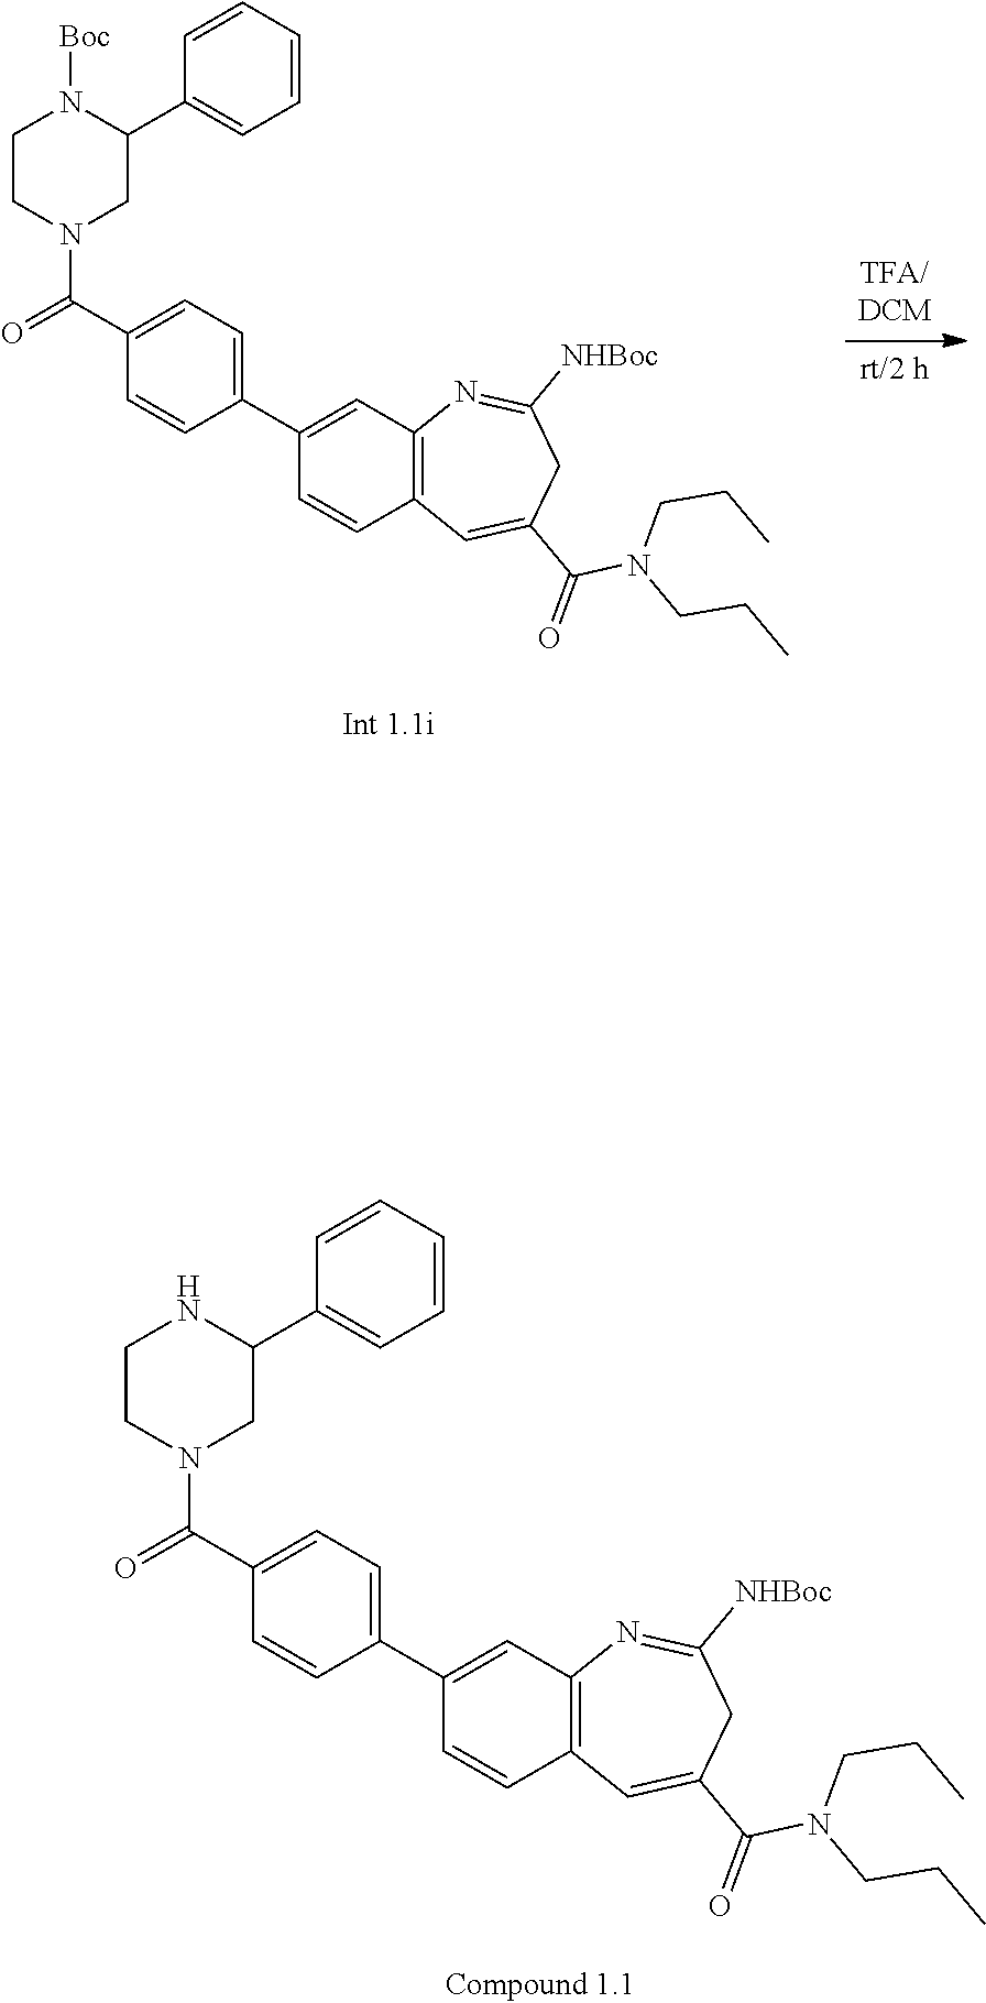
C1=CC2=C(C=C1C1=CC=C(C(=O)N3CCNC(C4=CC=CC=C4)C3)C=C1)N=C([NHBoc])CC(C(=O)N(CCC)CCC)=C2.C1=CC2=C(C=C1C1=CC=C(C(=O)N3CCN([Boc])C(C4=CC=CC=C4)C3)C=C1)N=C([NHBoc])CC(C(=O)N(CCC)CCC)=C2
